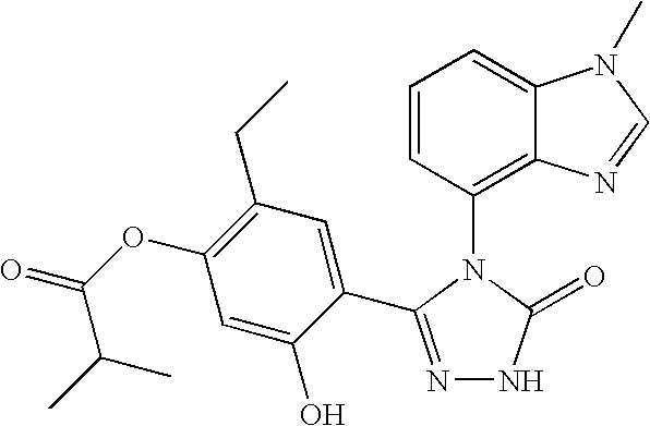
C1=CC(N2C(=O)NN=C2C2=CC(CC)=C(OC(=O)C(C)C)C=C2O)=C2C(=C1)N(C)C=N2
